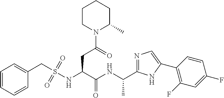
S(=O)(=O)(CC1=CC=CC=C1)NC(C(=O)NC(C)C1=NC=C(C2=C(F)C=C(F)C=C2)N1)CC(N1C(C)CCCC1)=O
